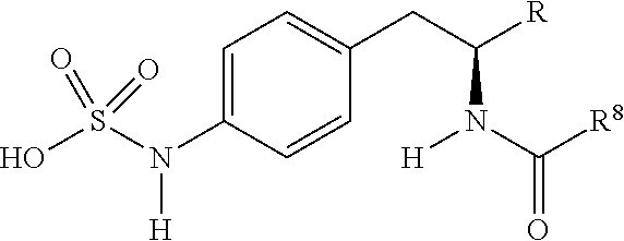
C1=C(N([H])S(=O)(O)=O)C=CC(CC(N([H])C(=O)[R8])[R])=C1
